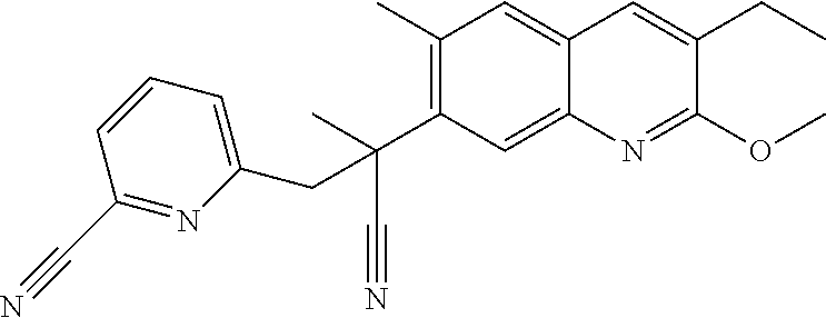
C12=CC(C(C#N)(C)CC3=CC=CC(C#N)=N3)=C(C)C=C1C=C(CC)C(OC)=N2
